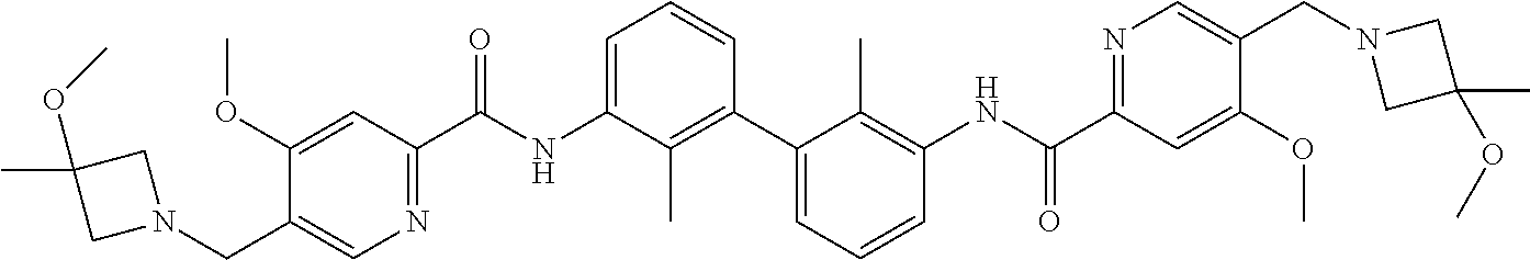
C1(OC)=CC(C(NC2=CC=CC(C3=CC=CC(NC(C4=NC=C(CN5CC(C)(OC)C5)C(OC)=C4)=O)=C3C)=C2C)=O)=NC=C1CN1CC(C)(OC)C1
